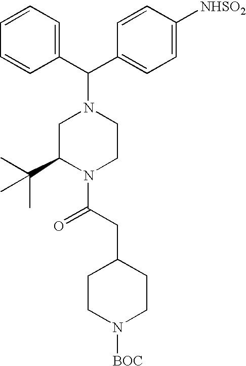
C1=CC=CC(C(N2CC(C(C)(C)C)N(C(CC3CCN([BOC])CC3)=O)CC2)C2=CC=C([NHSO2])C=C2)=C1
